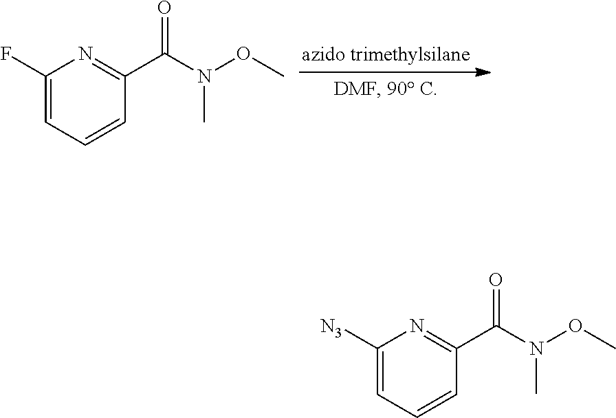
C1(F)=CC=CC(C(N(OC)C)=O)=N1.C1([N3])=CC=CC(C(N(OC)C)=O)=N1
